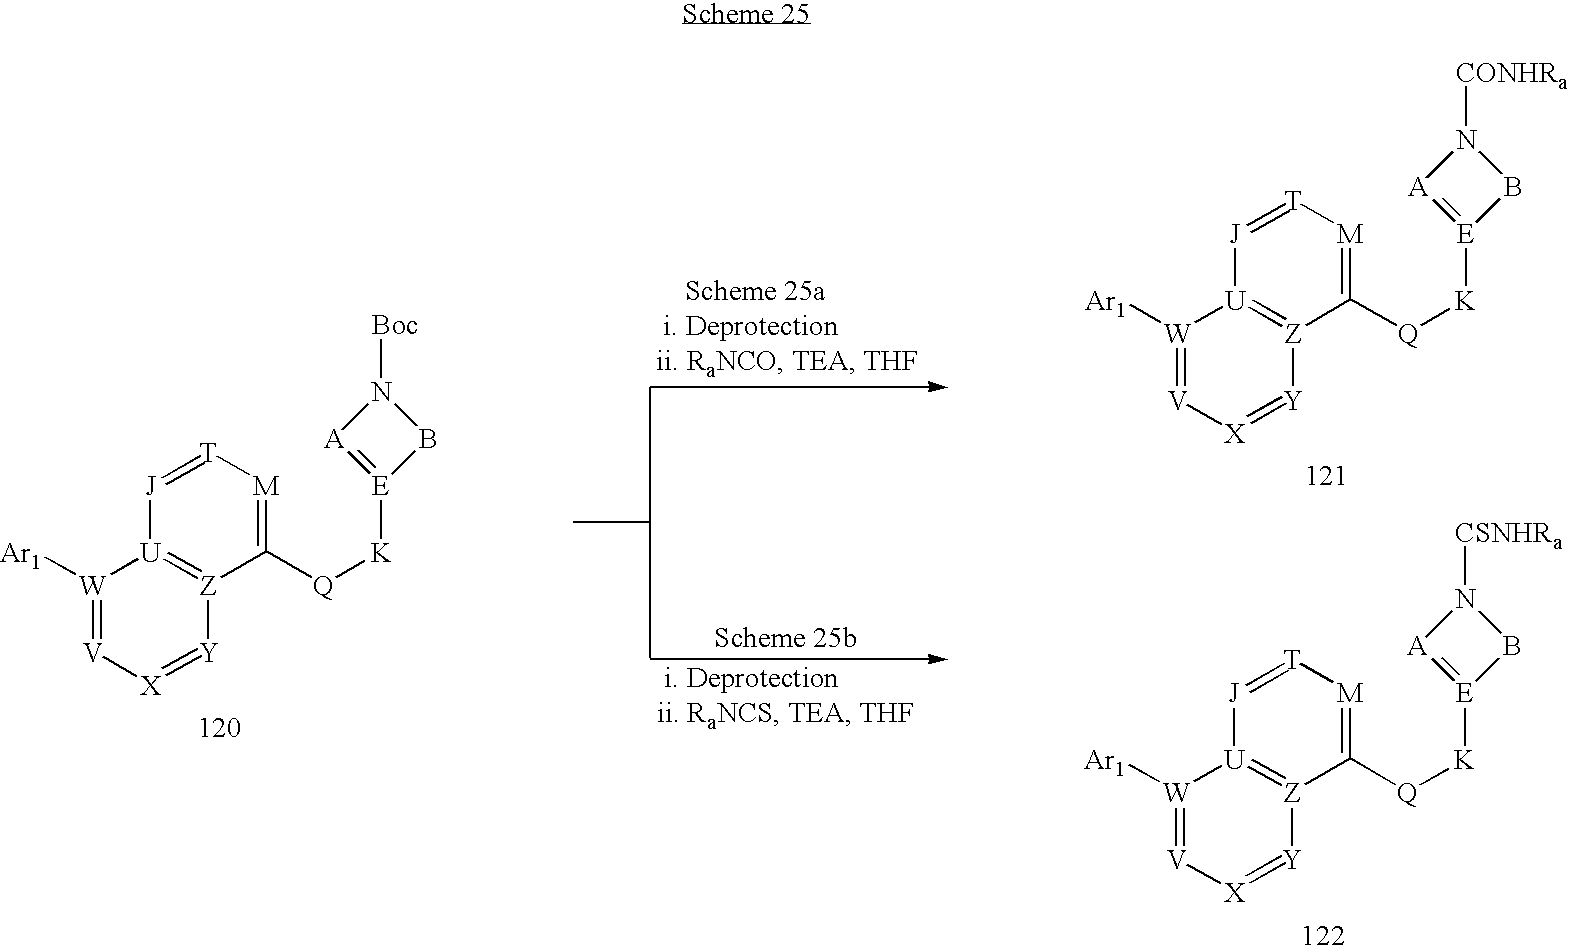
[W]1([Ar1])=[V][X]=[Y][Z]2=[U]1[J]=[T][M]=C2[Q][K][E]1=[A]N([CSNHRa])B1.[W]1([Ar1])=[V][X]=[Y][Z]2=[U]1[J]=[T][M]=C2[Q][K][E]1=[A]N([CONHRa])B1.[W]1([Ar1])=[V][X]=[Y][Z]2=[U]1[J]=[T][M]=C2[Q][K][E]1=[A]N([Boc])B1
